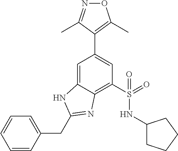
C1=C2C(=C(S(NC3CCCC3)(=O)=O)C=C1C1=C(C)ON=C1C)N=C(CC1=CC=CC=C1)N2
